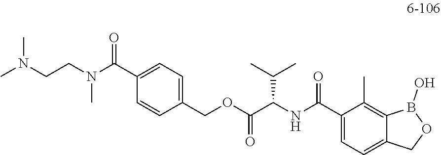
C1=CC(COC(C(NC(C2=CC=C3C(=C2C)B(O)OC3)=O)C(C)C)=O)=CC=C1C(=O)N(CCN(C)C)C
